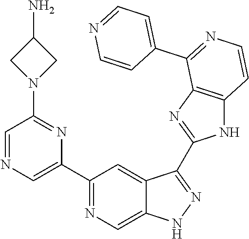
C1(C2=NC=C3C(=C2)C(C2=NC4=C(N2)C=CN=C4C2=CC=NC=C2)=NN3)=CN=CC(N2CC(N)C2)=N1
